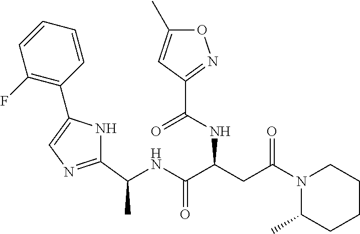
C1(C(NC(C(CC(N2C(C)CCCC2)=O)NC(C2=NOC(C)=C2)=O)=O)C)=NC=C(C2=C(F)C=CC=C2)N1
